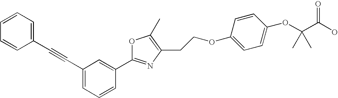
C1=CC=C(C#CC2=CC=CC=C2)C=C1C1=NC(CCOC2=CC=C(OC(C(O)=O)(C)C)C=C2)=C(C)O1
